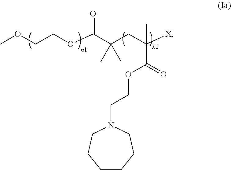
C1CCCN(CCOC(C(CC(C(OCCOC)=O)(C)C)([X])C)=O)CC1
